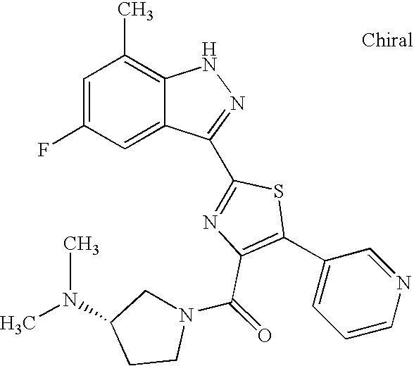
C1=C(F)C=C2C(=C1C)NN=C2C1=NC(C(N2CC(N(C)C)CC2)=O)=C(C2=CC=CN=C2)S1
